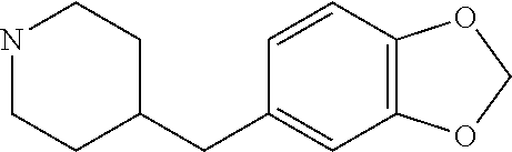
N1CCC(CC2=CC3=C(C=C2)OCO3)CC1
